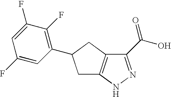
C1(C(O)=O)=NNC2=C1CC(C1=C(F)C(F)=CC(F)=C1)C2
